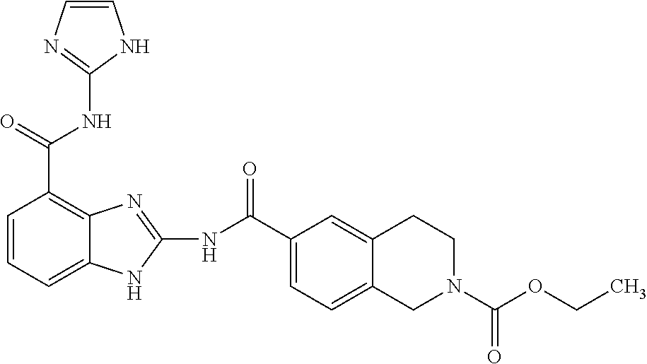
N(C(C1=C2C(=CC=C1)NC(NC(C1=CC=C3C(=C1)CCN(C(OCC)=O)C3)=O)=N2)=O)C1=NC=CN1
